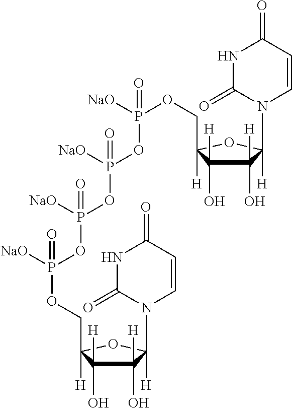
C1(O)([H])C(O)([H])C([H])(COP(OP([NaO])(OP([NaO])(OP([NaO])(OCC2([H])C(O)([H])C(O)([H])C([H])(N3C(=O)NC(=O)C=C3)O2)=O)=O)=O)([NaO])=O)OC1([H])N1C(=O)NC(=O)C=C1
